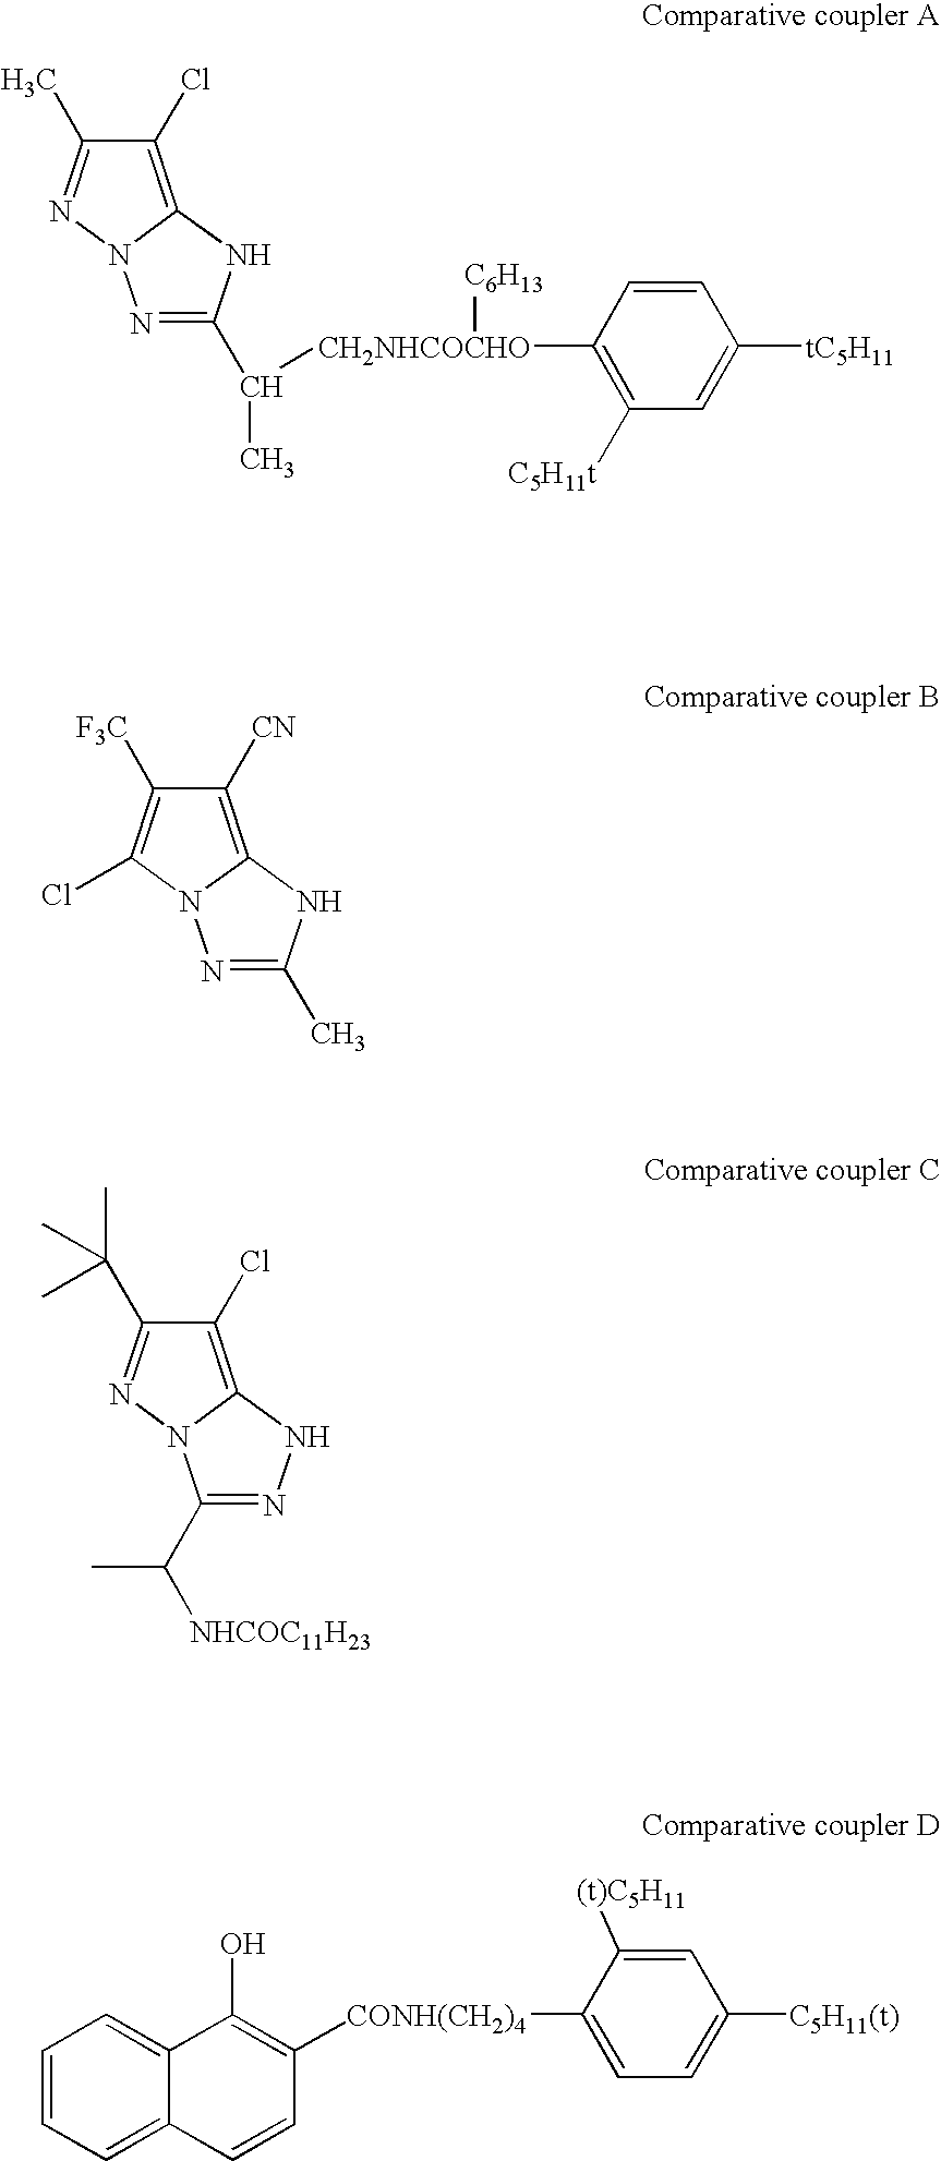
C1(Cl)=C2N(N=C1C)N=C(C(C)C)N2.[CH2NHCOCHO](C1=C([C5H11t])C=C([tC5H11])C=C1)[C6H13].C1([CN])=C2N(C(Cl)=C1[F3C])N=C(C)N2.C1(Cl)=C2N(N=C1C(C)(C)C)C(C([NHCOC11H23])C)=NN2.C1=CC=C2C(=C1)C(O)=C([CONH(CH2)4]C1=CC=C([C5H11(t)])C=C1[(t)C5H11])C=C2
